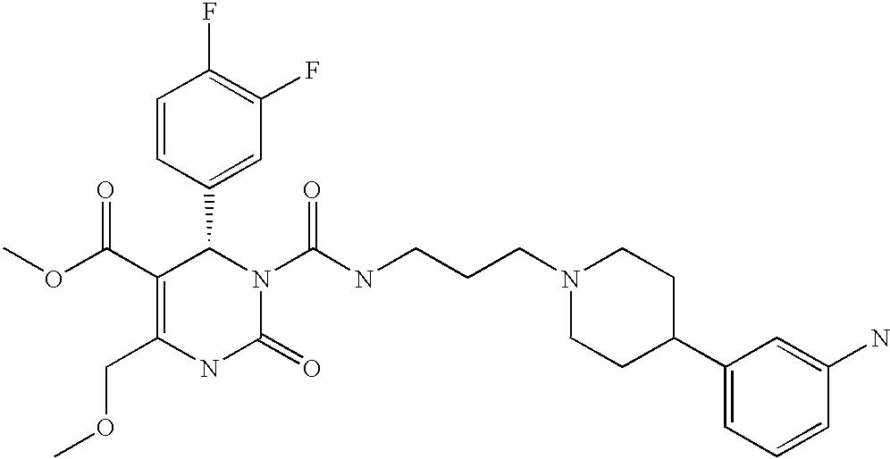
C1(F)=C(F)C=C(C2C(C(=O)OC)=C(COC)NC(=O)N2C(=O)NCCCN2CCC(C3=CC=CC(N)=C3)CC2)C=C1
